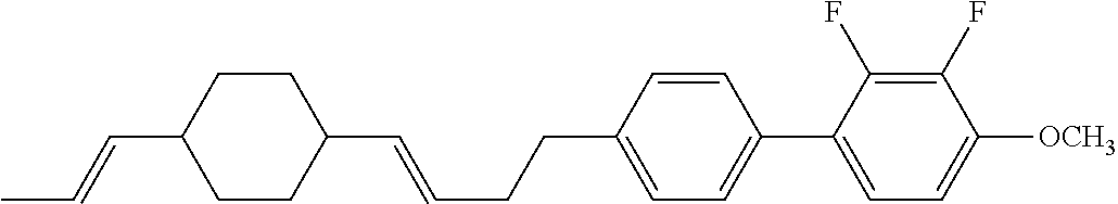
C1CC(C=CC)CCC1C=CCCC1=CC=C(C2=CC=C([OCH3])C(F)=C2F)C=C1
